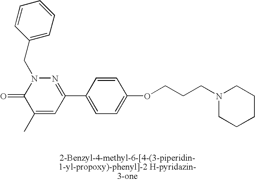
N1=C(C2=CC=C(OCCCN3CCCCC3)C=C2)C=C(C)C(=O)N1CC1=CC=CC=C1
